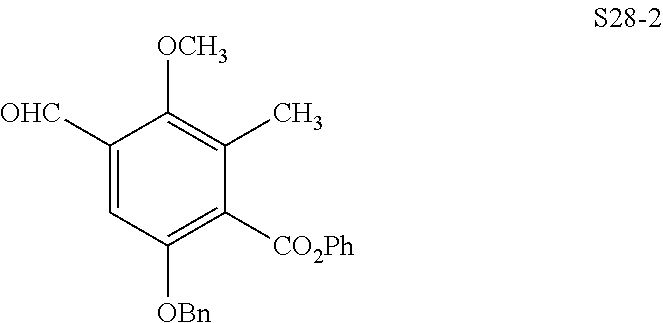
C1([OHC])=CC([OBn])=C([CO2Ph])C(C)=C1[OCH3]
